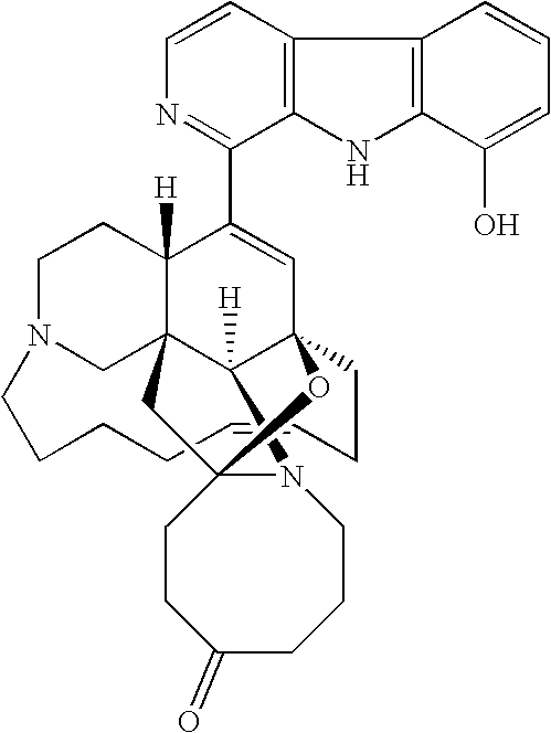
C1=CN=C(C2=CC34CCC=CCCCCN5CCC2([H])C2(C5)CC5(CCC(=O)CCCN5C23[H])O4)C2=C1C1=C(N2)C(O)=CC=C1
